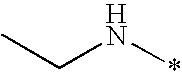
C(N*)C
